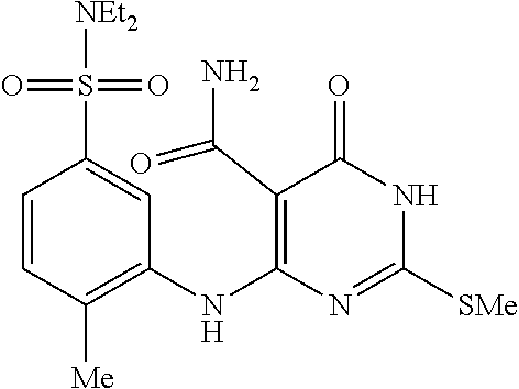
C1=CC([Me])=C(NC2=C(C(N)=O)C(=O)NC([SMe])=N2)C=C1S(=O)(=O)[NEt2]
